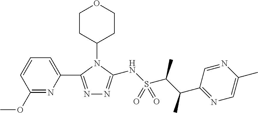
C1=C(C2=NN=C(NS(C(C(C)C3=NC=C(C)N=C3)C)(=O)=O)N2C2CCOCC2)N=C(OC)C=C1
